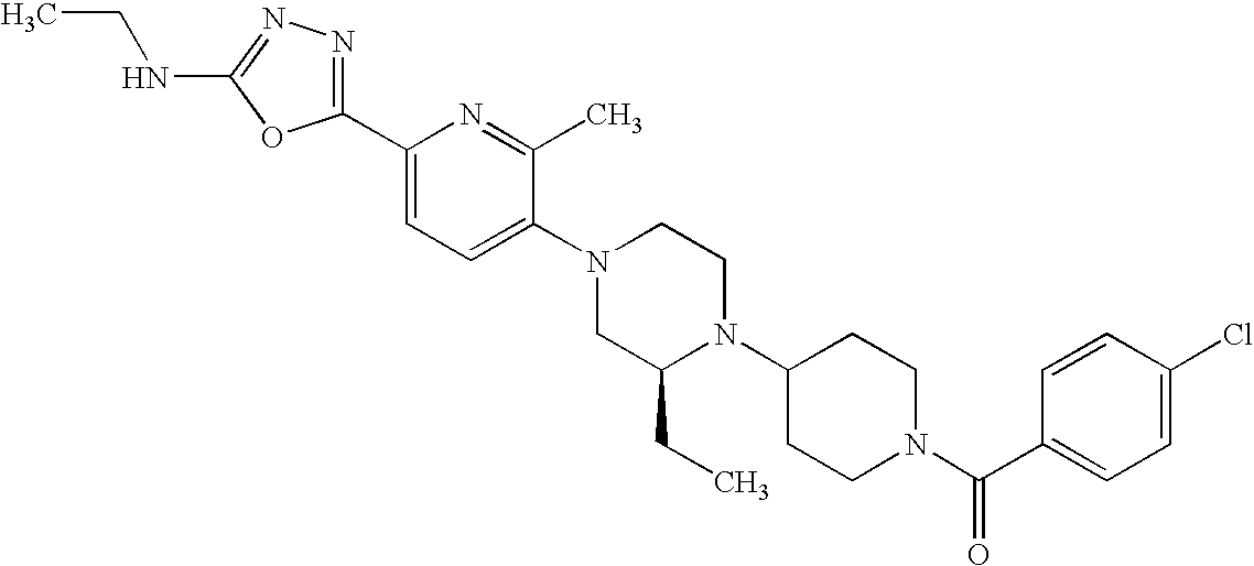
C1(C2=CC=C(N3CC(CC)N(C4CCN(C(C5=CC=C(Cl)C=C5)=O)CC4)CC3)C(C)=N2)=NN=C(NCC)O1
